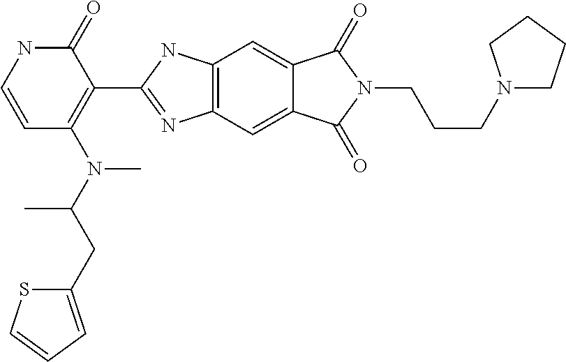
C1=CNC(=O)C(C2=NC3=C(N2)C=C2C(=C3)C(=O)N(CCCN3CCCC3)C2=O)=C1N(C(CC1=CC=CS1)C)C
